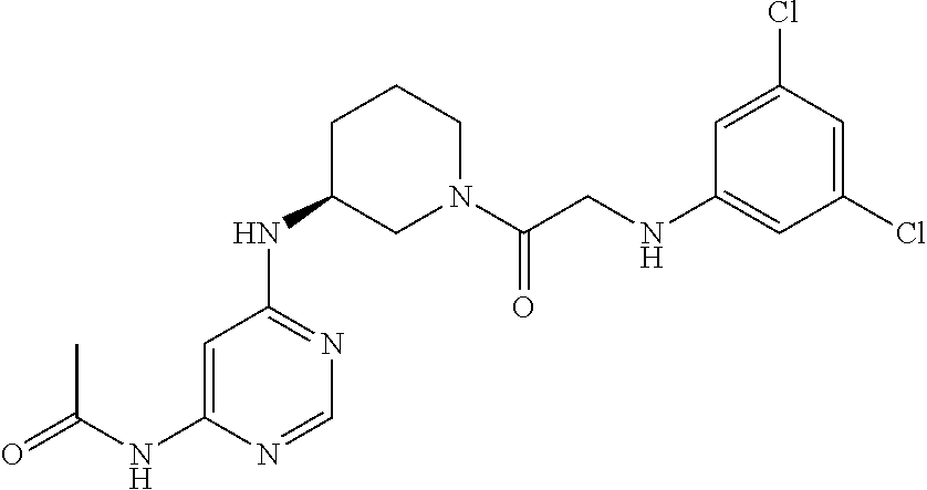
C1=C(NC(=O)C)N=CN=C1NC1CN(C(CNC2=CC(Cl)=CC(Cl)=C2)=O)CCC1
